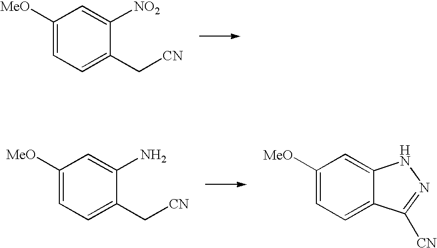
C1([MeO])=CC=C(C[CN])C([NO2])=C1.C1([MeO])=CC=C(C[CN])C(N)=C1.C1([MeO])=CC=C2C(=C1)NN=C2[CN]
